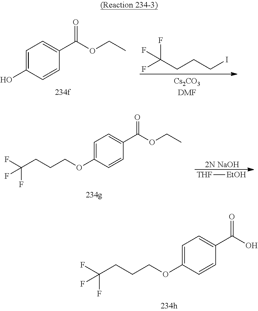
C1=C(O)C=CC(C(OCC)=O)=C1.C(CCI)C(F)(F)F.C1=C(OCCCC(F)(F)F)C=CC(C(OCC)=O)=C1.[2N NaOH].[THF][EtOH].C1=C(OCCCC(F)(F)F)C=CC(C(O)=O)=C1
